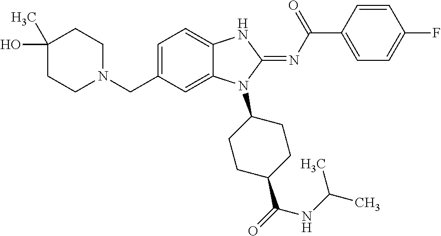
C(C1=CC=C2C(=C1)N(C1CCC(C(=O)NC(C)C)CC1)C(=NC(C1=CC=C(F)C=C1)=O)N2)N1CCC(O)(C)CC1
